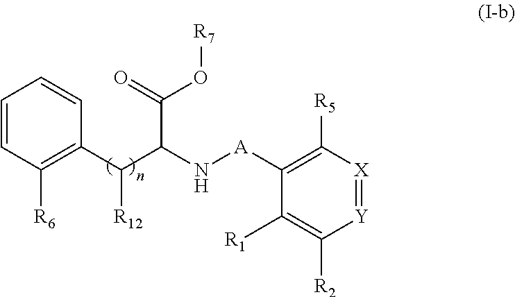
C1=CC([R6])=C(C([R12])C(N[A]C2=C([R5])[X]=[Y]C([R2])=C2[R1])C(=O)O[R7])C=C1
